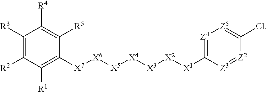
C1([X7][X6][X5][X4][X3][X2][X1]C2=[Z4][Z5]=C(Cl)[Z2]=[Z3]2)=C([R1])C([R2])=C([R3])C([R4])=C1[R5]
